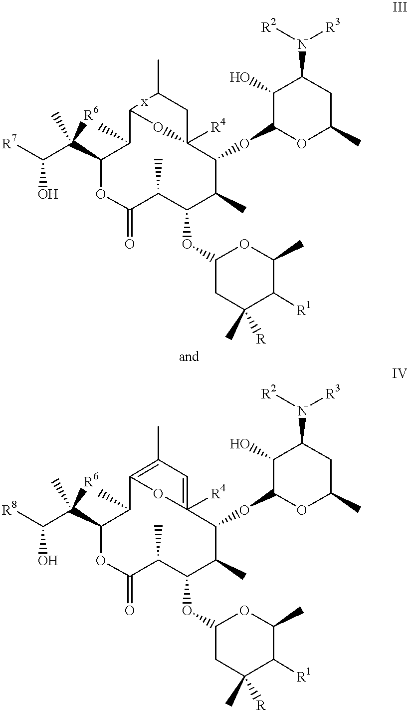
C12C(C)C(C([R6])(C)C([R7])O)OC(=O)C(C)C(OC3CC(C)([R])C([R1])C(C)O3)C(C)C(OC3OC(C)CC(N([R2])[R3])C3O)C([R4])(CC(C)[x]1)O2.C12=C(C)C=C([R4])(C(OC3OC(C)CC(N([R2])[R3])C3O)C(C)C(OC3CC(C)([R])C([R1])C(C)O3)C(C)C(=O)OC(C([R6])(C)C([R8])O)C1C)O2
